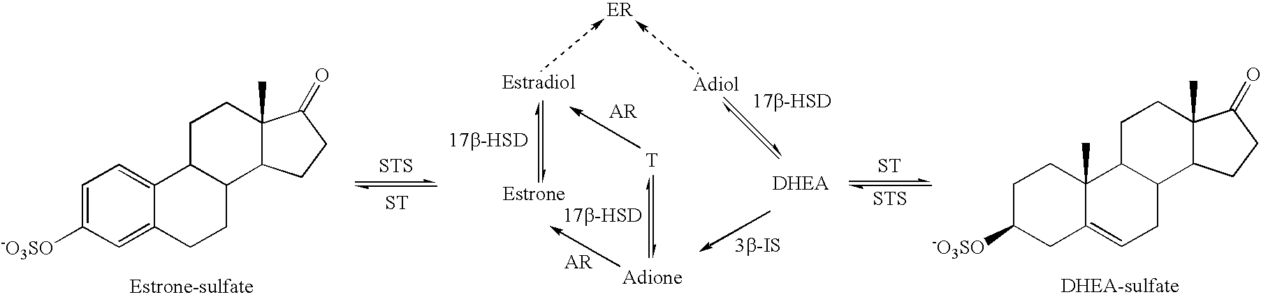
C1=C([-O3SO])C=C2C(=C1)C1C(CC2)C2C(C)(CC1)C(=O)CC2.[STS].[ST].[T].[ST].[STS].C1C([-O3SO])CC2=CCC3C(C2(C)C1)CCC1(C)C3CCC1=O
